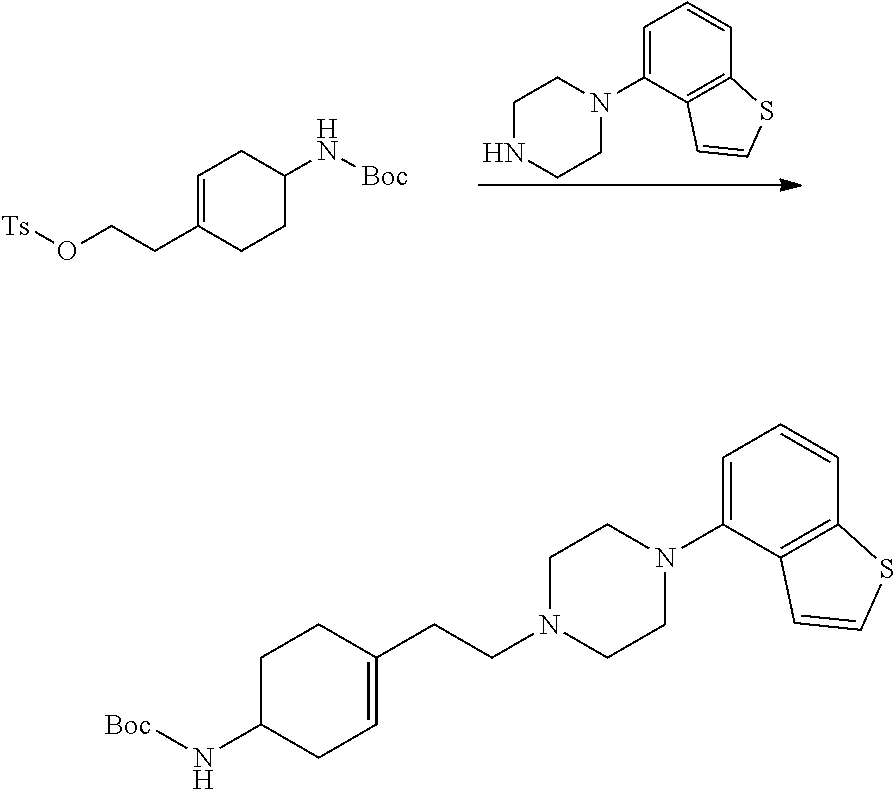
[Ts]OCCC1=CCC(N[Boc])CC1.C1NCCN(C2=CC=CC3=C2C=CS3)C1.[Boc]NC1CC=C(CCN2CCN(C3=CC=CC4=C3C=CS4)CC2)CC1
